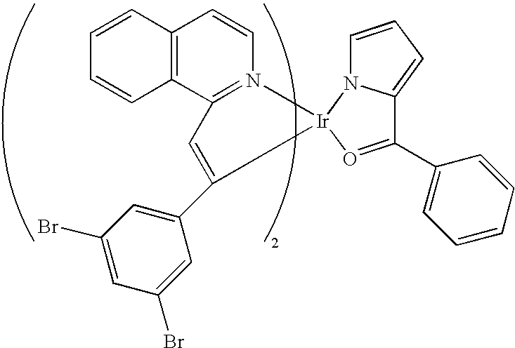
C12=C(C3=N(C=C1)[Ir]1(C(C4=CC(Br)=CC(Br)=C4)=C3)N3C=CC=C3C(C3=CC=CC=C3)=O1)C=CC=C2
